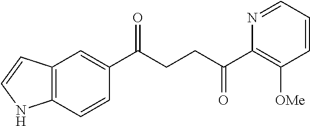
C1(C(CCC(C2=C([OMe])C=CC=N2)=O)=O)=CC2=C(C=C1)NC=C2
